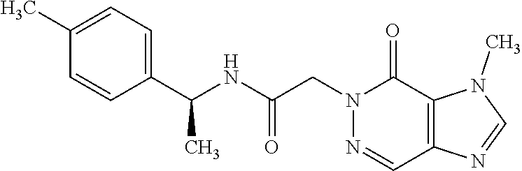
C1(C)=CC=C(C(NC(CN2C(=O)C3=C(C=N2)N=CN3C)=O)C)C=C1
